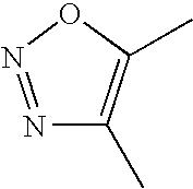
N1=NOC(C)=C1C
